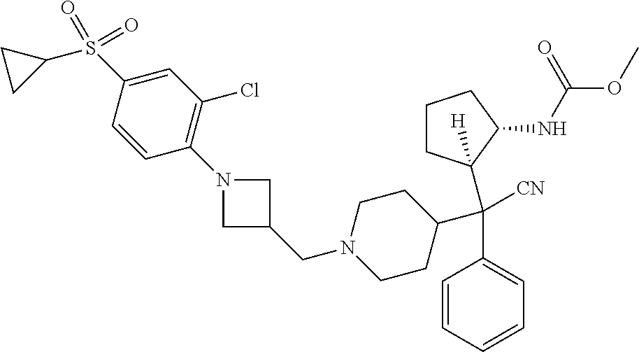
N1(CC2CN(C3=C(Cl)C=C(S(=O)(=O)C4CC4)C=C3)C2)CCC(C(C2=CC=CC=C2)([CN])C2([H])CCCC2NC(OC)=O)CC1
